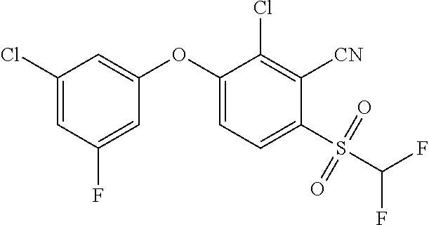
C1(OC2=CC=C(S(C(F)F)(=O)=O)C([CN])=C2Cl)=CC(Cl)=CC(F)=C1
